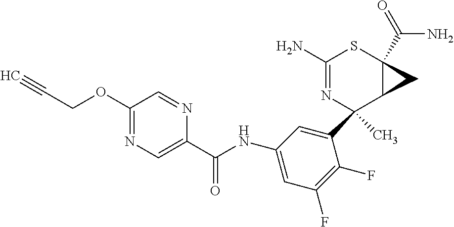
C1(C2(C)N=C(N)SC3(C(N)=O)C2C3)=CC(NC(C2=CN=C(OCC#C)C=N2)=O)=CC(F)=C1F
